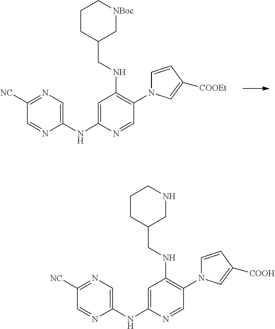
C1(NC2=CC(NCC3C[NBoc]CCC3)=C(N3C=CC([COOEt])=C3)C=N2)=CN=C([NC])C=N1.C1(NC2=CC(NCC3CNCCC3)=C(N3C=CC([COOH])=C3)C=N2)=CN=C([NC])C=N1
